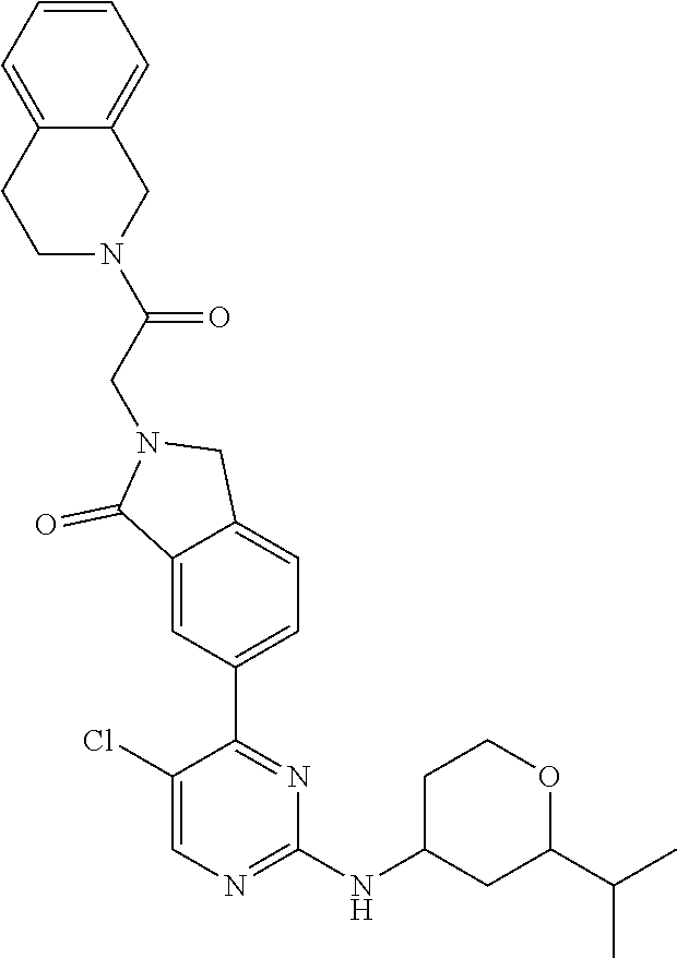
C1(NC2CC(C(C)C)OCC2)=NC=C(Cl)C(C2=CC=C3C(=C2)C(=O)N(CC(N2CC4=CC=CC=C4CC2)=O)C3)=N1
